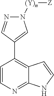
C1=CN=C2C(=C1C1=CN([(Y)n][Z])N=C1)C=CN2
